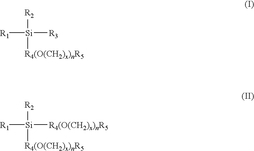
[R1][Si]([R3])([R2])[R4(O(CH2)x)nR5].[R1][Si]([R2])([R4(O(CH2)x)nR5])[R4(O(CH2)x)nR5]
